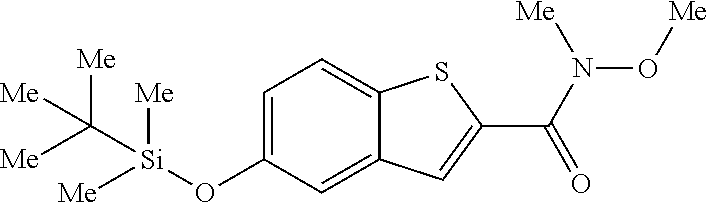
C1=C(O[Si]([Me])([Me])C([Me])([Me])[Me])C=C2C(=C1)SC(C(=O)N(O[Me])[Me])=C2
